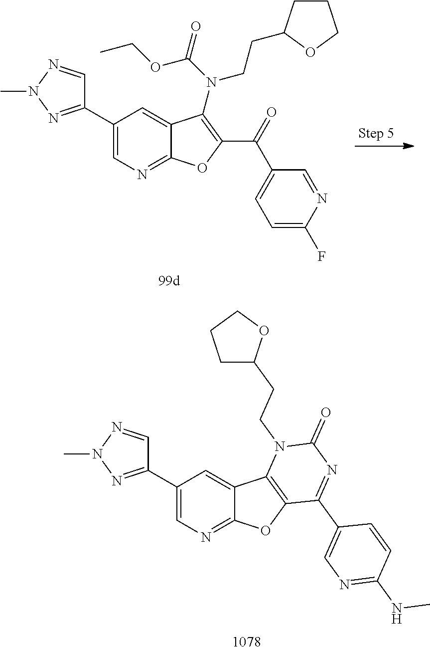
C1(C2=NN(C)N=C2)=CN=C2C(=C1)C1=C(O2)C(C2=CN=C(NC)C=C2)=NC(=O)N1CCC1CCCO1.C1(C2=NN(C)N=C2)=CN=C2C(=C1)C(N(C(=O)OCC)CCC1CCCO1)=C(C(=O)C1=CC=C(F)N=C1)O2
